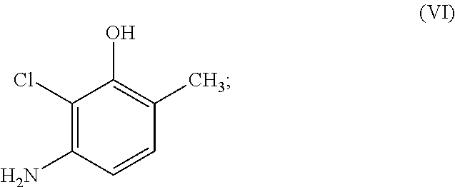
C1(Cl)=C(N)C=CC(C)=C1O
